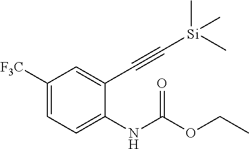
C1([F3C])=CC=C(NC(OCC)=O)C(C#C[Si](C)(C)C)=C1
